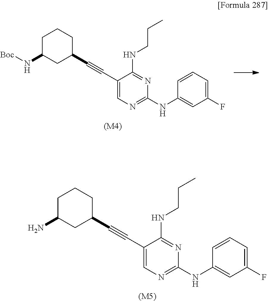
C1C(N)CC(C#CC2=CN=C(NC3=CC(F)=CC=C3)N=C2NCCC)CC1.[(M5)].C1C(N[Boc])CC(C#CC2=CN=C(NC3=CC(F)=CC=C3)N=C2NCCC)CC1.[(M4)]
